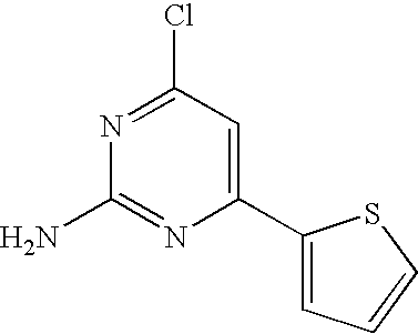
C1(Cl)=NC(N)=NC(C2=CC=CS2)=C1
